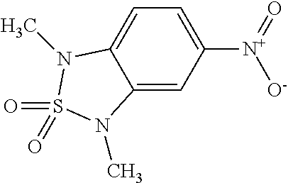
C12=CC([N+](=O)[O-])=CC=C1N(C)S(=O)(=O)N2C
